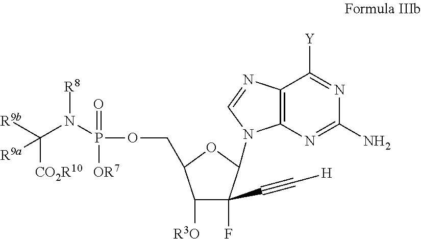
C12=C(N=C(N)N=C1[Y])N(C1C(C#C[H])(F)C([R3O])C(COP(=O)([OR7])N(C([R9b])([R9a])[CO2R10])[R8])O1)C=N2
